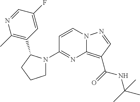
C1(N2CCCC2C2=C(C)N=CC(F)=C2)=NC2=C(C(=O)NC(C)(C)C)C=NN2C=C1
